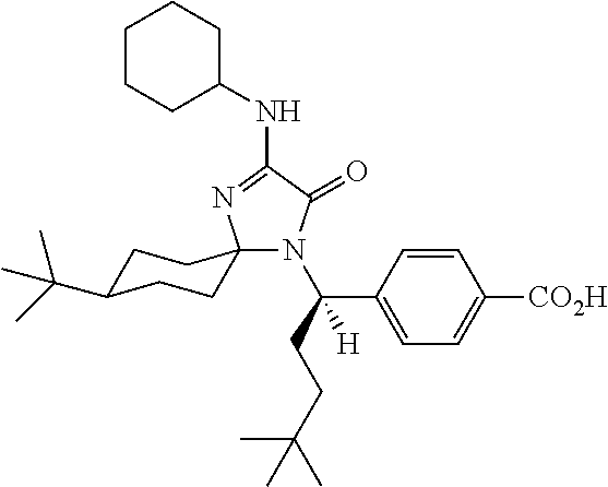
N(C1=NC2(N(C(CCC(C)(C)C)(C3=CC=C([CO2H])C=C3)[H])C1=O)CCC(C(C)(C)C)CC2)C1CCCCC1
